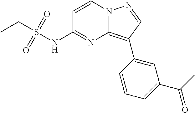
C(S(NC1=NC2=C(C3=CC(C(C)=O)=CC=C3)C=NN2C=C1)(=O)=O)C
